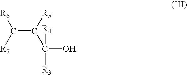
C(=C([R5])C([R4])(O)[R3])([R7])[R6]
